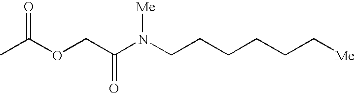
C(CCCCC[Me])N(C(COC(C)=O)=O)[Me]
